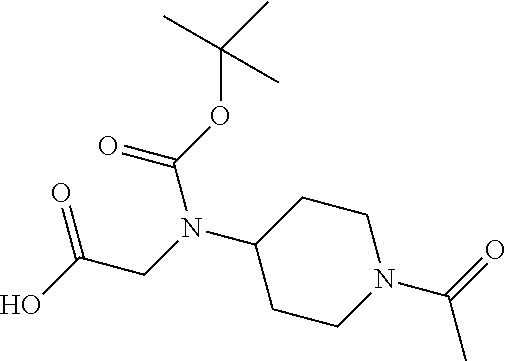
C1(N(CC(O)=O)C(OC(C)(C)C)=O)CCN(C(=O)C)CC1
